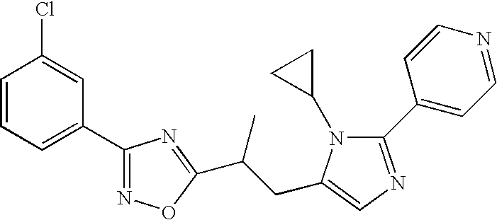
C1=CC=C(C2=NOC(C(C)CC3=CN=C(C4=CC=NC=C4)N3C3CC3)=N2)C=C1Cl
